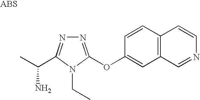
N1=C(OC2=CC3=C(C=C2)C=CN=C3)N(CC)C(C(C)N)=N1
